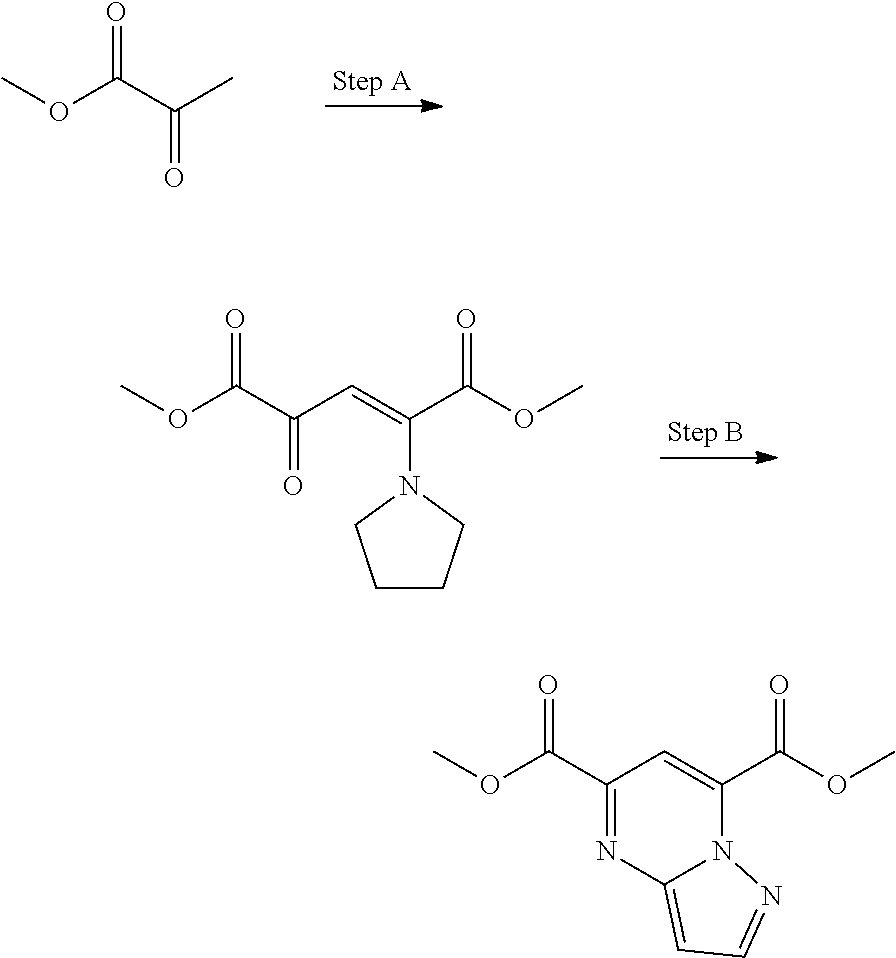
COC(C(C)=O)=O.COC(C(C=C(C(OC)=O)N1CCCC1)=O)=O.COC(C1=NC2=CC=NN2C(C(OC)=O)=C1)=O
